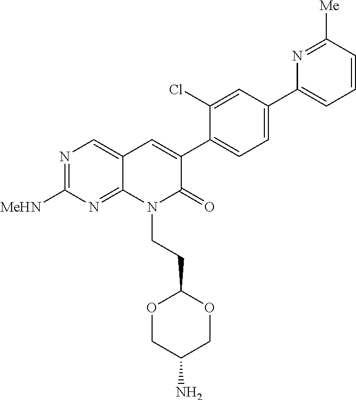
N1=C([MeHN])N=C2C(=C1)C=C(C1=CC=C(C3=CC=CC([Me])=N3)C=C1Cl)C(=O)N2CCC1OCC(N)CO1
